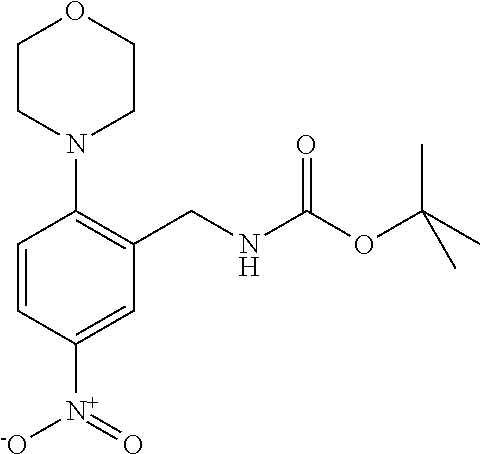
C1=CC([N+](=O)[-O])=CC(CNC(=O)OC(C)(C)C)=C1N1CCOCC1
